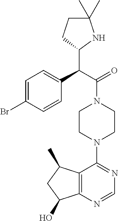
C(C(=O)N1CCN(C2=NC=NC3=C2C(C)CC3O)CC1)(C1NC(C)(C)CC1)C1=CC=C(Br)C=C1
